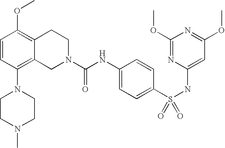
C1=CC(N2CCN(C)CC2)=C2C(=C1OC)CCN(C(NC1=CC=C(S(NC3=CC(OC)=NC(OC)=N3)(=O)=O)C=C1)=O)C2
